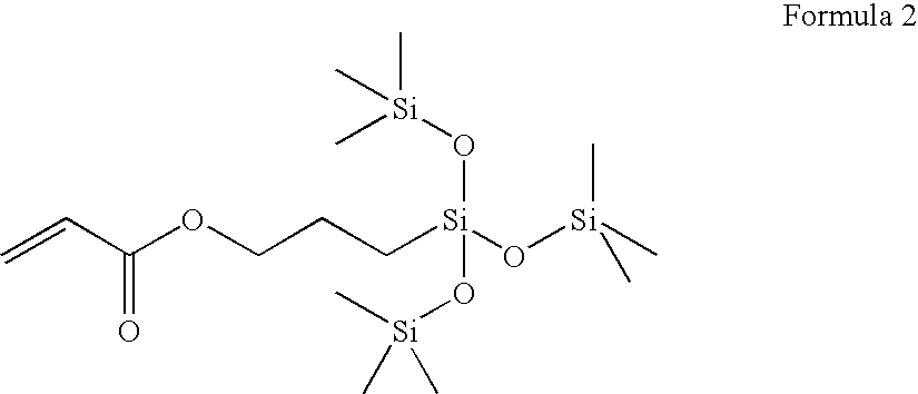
C[Si](O[Si](O[Si](C)(C)C)(O[Si](C)(C)C)CCCOC(C=C)=O)(C)C
